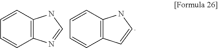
C1=CC=CC2=C1NC=N2.C1=CC=CC2=C1NC=C2
